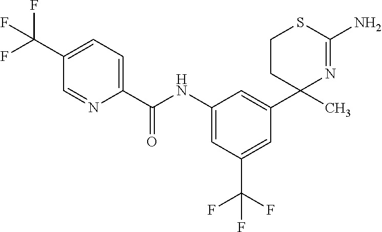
C1CC(C2=CC(NC(=O)C3=CC=C(C(F)(F)F)C=N3)=CC(C(F)(F)F)=C2)(C)N=C(N)S1
